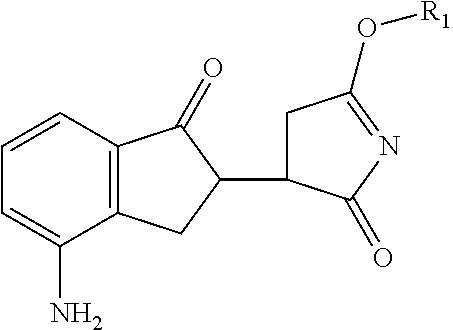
C1C(C2CC3=C(C2=O)C=CC=C3N)C(=O)N=C1O[R1]
